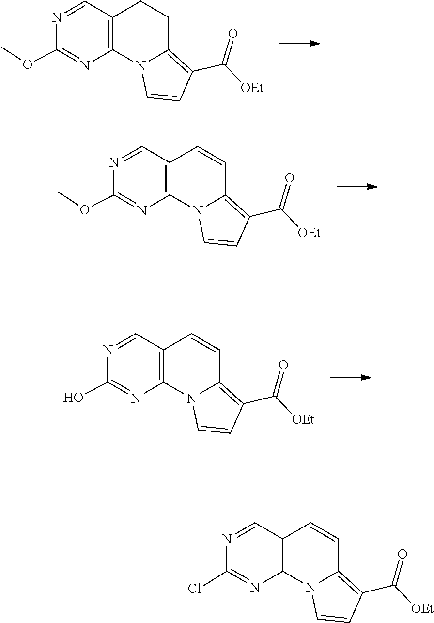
N1=CC2=C(N=C1OC)N1C=CC(C(=O)[OEt])=C1CC2.N1=CC2=C(N=C1OC)N1C=CC(C(=O)[OEt])=C1C=C2.N1=CC2=C(N=C1O)N1C=CC(C(=O)[OEt])=C1C=C2.N1=CC2=C(N=C1Cl)N1C=CC(C(=O)[OEt])=C1C=C2
